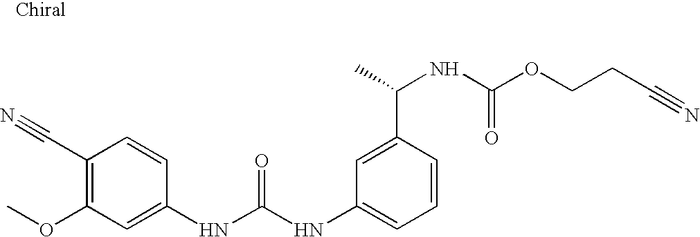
C(C1=C(OC)C=C(NC(NC2=CC=CC(C(NC(OCCC#N)=O)C)=C2)=O)C=C1)#N
